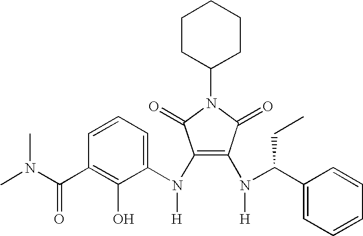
C1=CC(C(N(C)C)=O)=C(O)C(N(C2=C(N([H])C(C3=CC=CC=C3)CC)C(=O)N(C3CCCCC3)C2=O)[H])=C1
